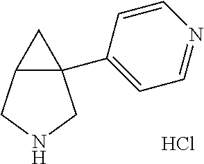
C12(C3=CC=NC=C3)C(CNC1)C2.Cl
